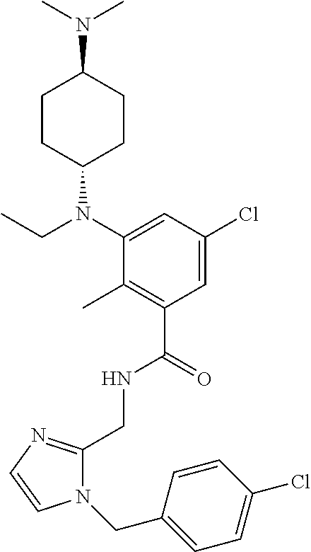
C1(CNC(C2=C(C)C(N(C3CCC(N(C)C)CC3)CC)=CC(Cl)=C2)=O)=NC=CN1CC1=CC=C(Cl)C=C1
